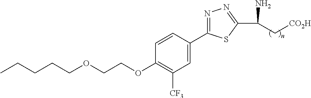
C(CCOCCOC1=C([CF3])C=C(C2=NN=C(C(N)C[CO2H])S2)C=C1)CC
